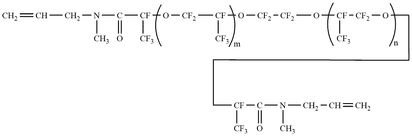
C=CCN(C)C(=O)[CF]([CF3])O[CF2][CF]([CF3])O[CF2][CF2]O[CF]([CF3])[CF2]OCCCC[CF]([CF3])C(=O)N(C)CC=C
